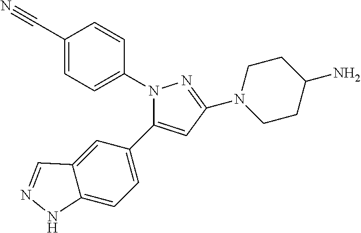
N1(C2=CC=C(C#N)C=C2)C(C2=CC=C3C(=C2)C=NN3)=CC(N2CCC(N)CC2)=N1
